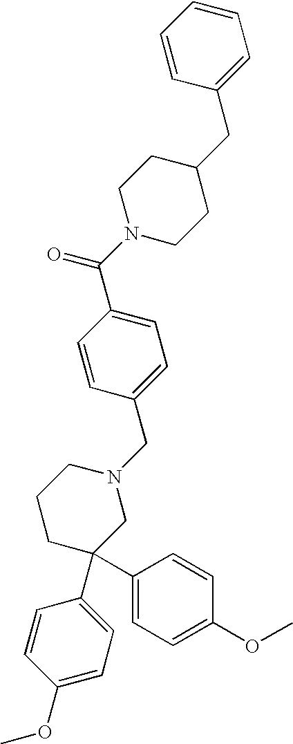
C1=C(C(N2CCC(CC3=CC=CC=C3)CC2)=O)C=CC(CN2CCCC(C3=CC=C(OC)C=C3)(C3=CC=C(OC)C=C3)C2)=C1
